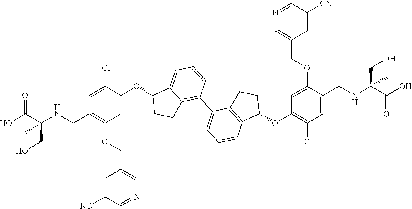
C1=C(OC2C3=CC=CC(C4=CC=CC5=C4CCC5OC4=C(Cl)C=C(CNC(C(O)=O)(C)CO)C(OCC5=CN=CC([CN])=C5)=C4)=C3CC2)C(Cl)=CC(CNC(C(O)=O)(C)CO)=C1OCC1=CN=CC([NC])=C1
